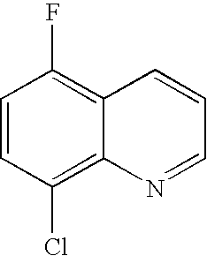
C1=CC(Cl)=C2C(=C1F)C=CC=N2
